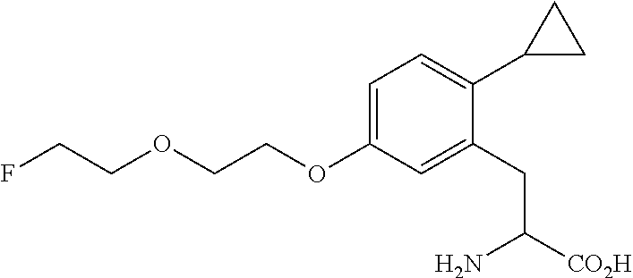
C1=C(OCCOCCF)C=C(CC([CO2H])N)C(C2CC2)=C1
